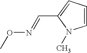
CON=CC1=CC=CN1C
